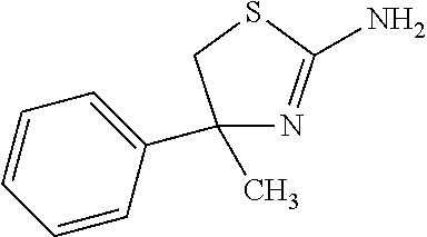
C1(C2=CC=CC=C2)(C)N=C(N)SC1
